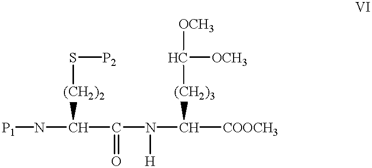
N(C([(CH2)2]S[P2])C(=O)N([H])C([COOCH3])[(CH2)3]C([OCH3])[OCH3])[P1]
